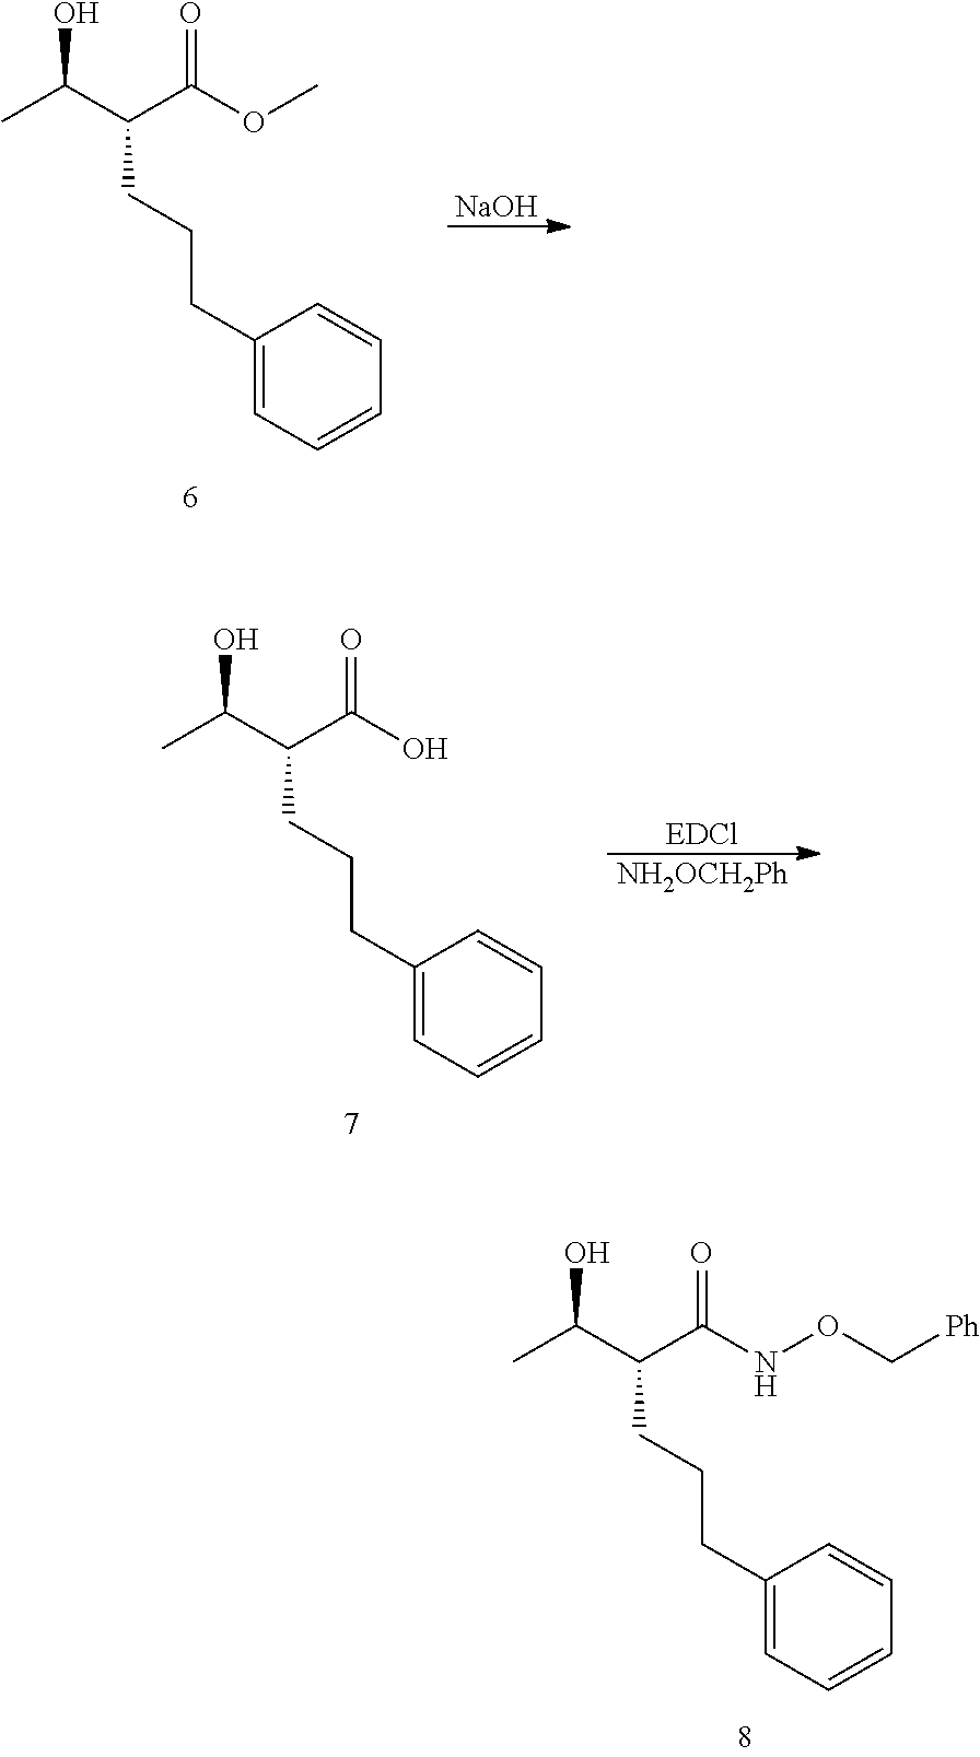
CC(C(C(OC)=O)CCCC1=CC=CC=C1)O.[NaOH].CC(C(C(NOC[Ph])=O)CCCC1=CC=CC=C1)O.CC(C(C(O)=O)CCCC1=CC=CC=C1)O.[EDCl].[NH2OCH2Ph]
